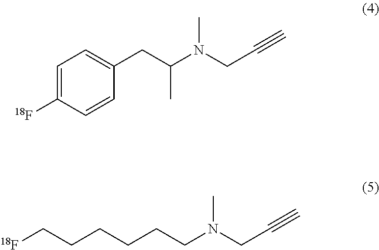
C1=C([18F])C=CC(CC(N(CC#C)C)C)=C1.C(CCC[18F])CCN(CC#C)C
